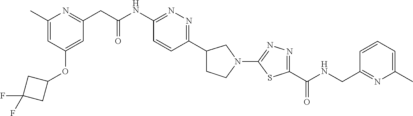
C1=C(C)N=C(CC(NC2=NN=C(C3CCN(C4=NN=C(C(NCC5=NC(C)=CC=C5)=O)S4)C3)C=C2)=O)C=C1OC1CC(F)(F)C1
